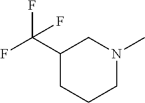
C1(C(F)(F)F)CCCN(C)C1
